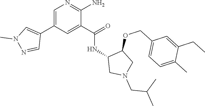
C1=C(C2=CN(C)N=C2)C=C(C(=O)NC2CN(CC(C)C)CC2OCC2=CC=C(C)C(CC)=C2)C(N)=N1
